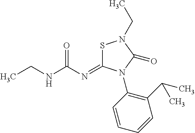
C(NC(N=C1SN(CC)C(=O)N1C1=C(C(C)C)C=CC=C1)=O)C
